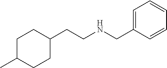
C1(CCNCC2=CC=CC=C2)CCC(C)CC1
